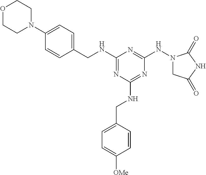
C1(NCC2=CC=C(N3CCOCC3)C=C2)=NC(NCC2=CC=C([OMe])C=C2)=NC(NN2CC(=O)NC2=O)=N1
